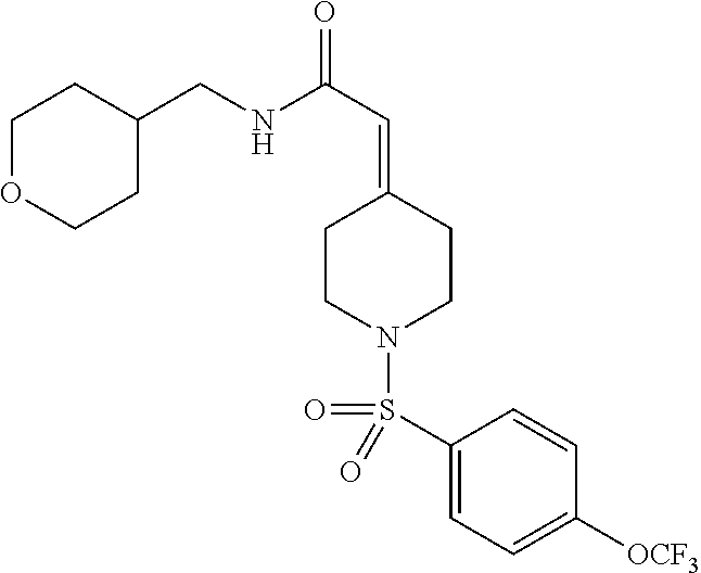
C1OCCC(CNC(C=C2CCN(S(C3=CC=C([OCF3])C=C3)(=O)=O)CC2)=O)C1
